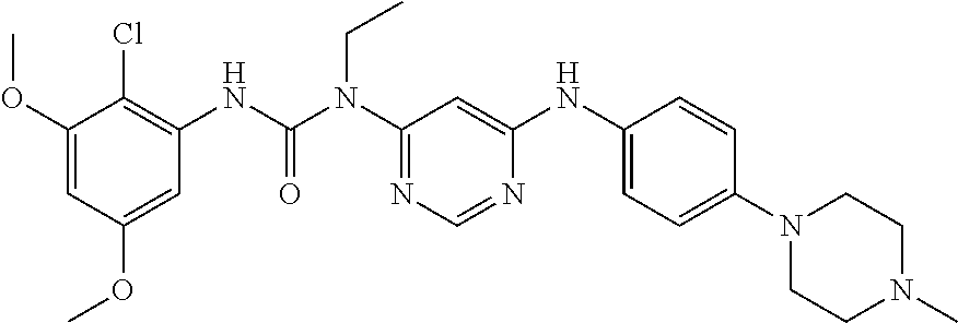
O(C1=CC(OC)=CC(NC(N(C2=NC=NC(NC3=CC=C(N4CCN(C)CC4)C=C3)=C2)CC)=O)=C1Cl)C
